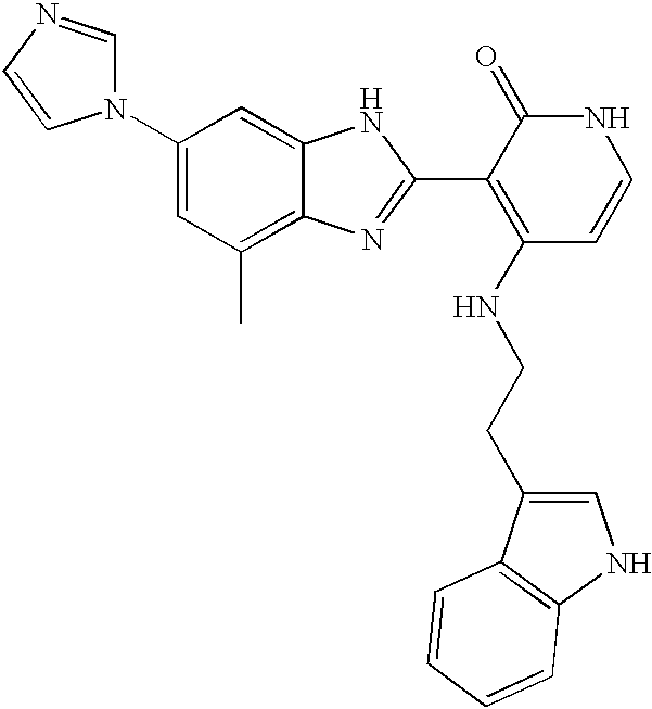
C1(N2C=NC=C2)=CC(C)=C2C(=C1)NC(C1=C(NCCC3=CNC4=C3C=CC=C4)C=CNC1=O)=N2
